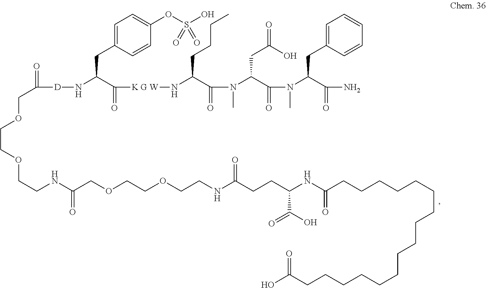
O=C([D]NC(C([K G W]NC(C(N(C(C(N(C(C(N)=O)CC1=CC=CC=C1)C)=O)CC(=O)O)C)=O)CCCC)=O)CC1=CC=C(OS(O)(=O)=O)C=C1)COCCOCCNC(COCCOCCNC(CCC(NC(CCCCCCCCCCCCCCCCC(O)=O)=O)C(O)=O)=O)=O
